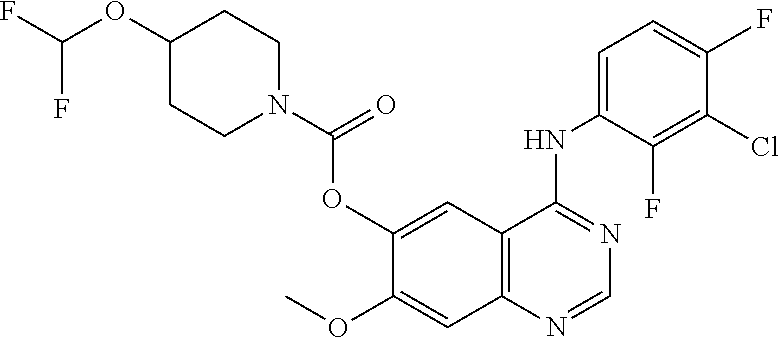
C1(OC)=CC2=C(C=C1OC(=O)N1CCC(OC(F)F)CC1)C(NC1=CC=C(F)C(Cl)=C1F)=NC=N2
